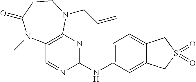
C12=C(N=C(NC3=CC=C4C(=C3)CS(=O)(=O)C4)N=C1)N(CC=C)CCC(=O)N2C
